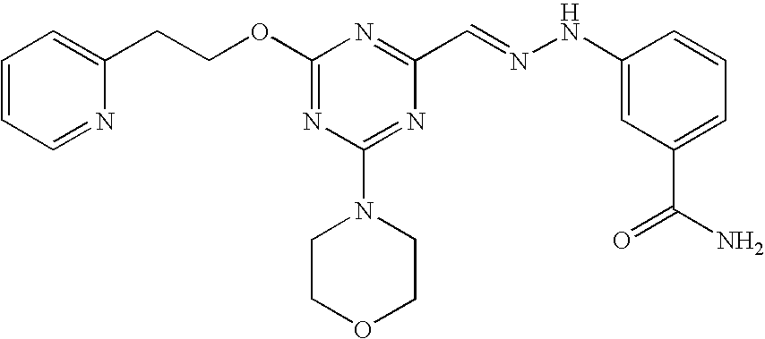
C(COC1=NC(N2CCOCC2)=NC(C=NNC2=CC(C(N)=O)=CC=C2)=N1)C1=CC=CC=N1
